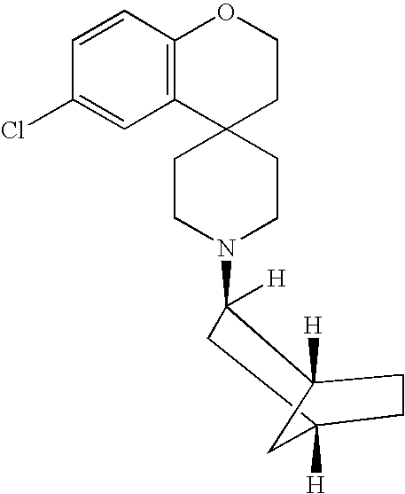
C12(CCN(C3([H])C4([H])CCC([H])(C3)C4)CC1)CCOC1=C2C=C(Cl)C=C1
